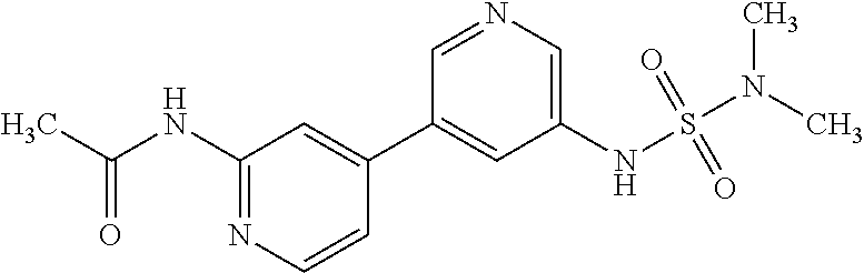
N(C1=NC=CC(C2=CC(NS(N(C)C)(=O)=O)=CN=C2)=C1)C(C)=O
